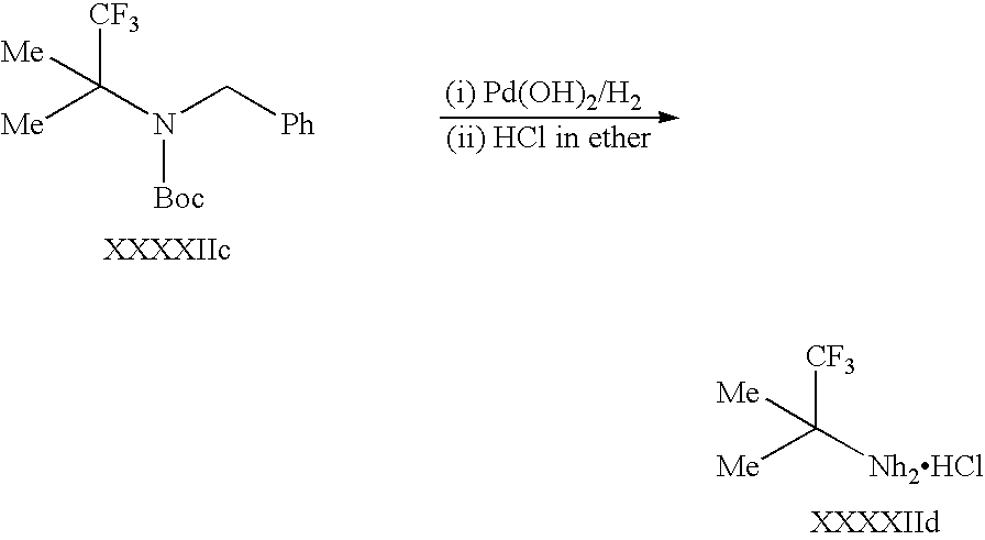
[Me]C(N(C[Ph])[Boc])([Me])[CF3].[Me]C([Nh2HCl])([Me])[CF3]
